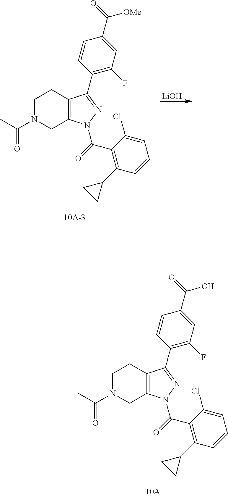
C1(C(=O)[OMe])=CC(F)=C(C2=NN(C(=O)C3=C(C4CC4)C=CC=C3Cl)C3=C2CCN(C(C)=O)C3)C=C1.[LiOH].C1(C(=O)O)=CC(F)=C(C2=NN(C(=O)C3=C(C4CC4)C=CC=C3Cl)C3=C2CCN(C(C)=O)C3)C=C1
